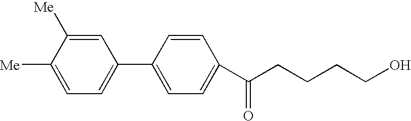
[Me]C1=CC=C(C2=CC=C(C(CCCCO)=O)C=C2)C=C1[Me]
